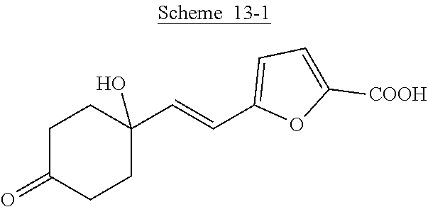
C1C(=O)CCC(C=CC2=CC=C([COOH])O2)(O)C1
